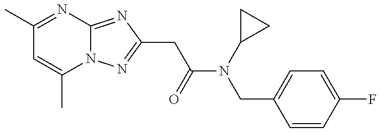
C1(C)=NC2=NC(CC(N(CC3=CC=C(F)C=C3)C3CC3)=O)=NN2C(C)=C1
